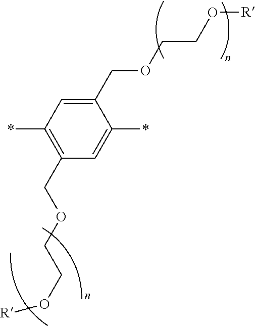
C1(*)=CC(COCCO[R])=C(*)C=C1COCCO[R]
